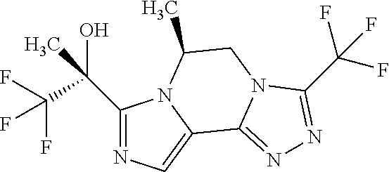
C1(C(O)(C(F)(F)F)C)=NC=C2N1C(C)CN1C2=NN=C1C(F)(F)F
